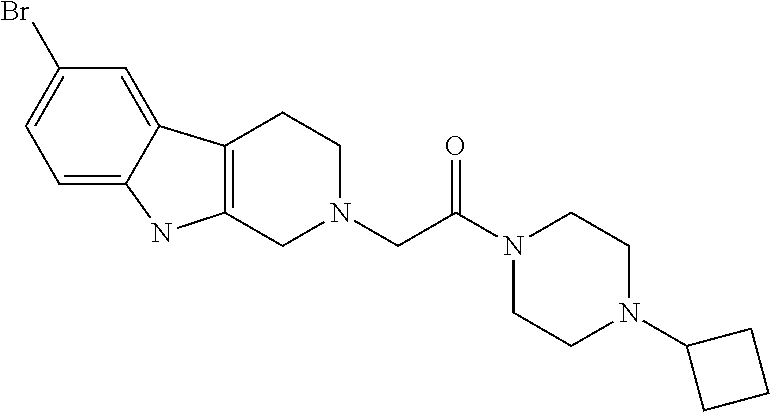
C1=C2C(=CC(Br)=C1)C1=C(N2)CN(CC(N2CCN(C3CCC3)CC2)=O)CC1
